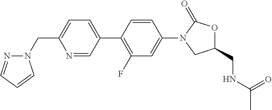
C1=NC(CN2N=CC=C2)=CC=C1C1=C(F)C=C(N2CC(CNC(C)=O)OC2=O)C=C1
